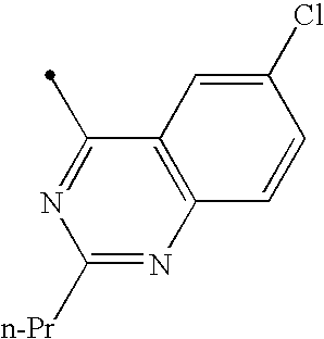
C12=C(N=C([n-Pr])N=C1C)C=CC(Cl)=C2
